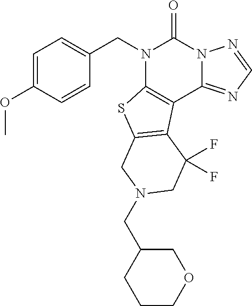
C1(CN2CC3=C(C4=C(N(CC5=CC=C(OC)C=C5)C(=O)N5C4=NC=N5)S3)C(F)(F)C2)CCCOC1
